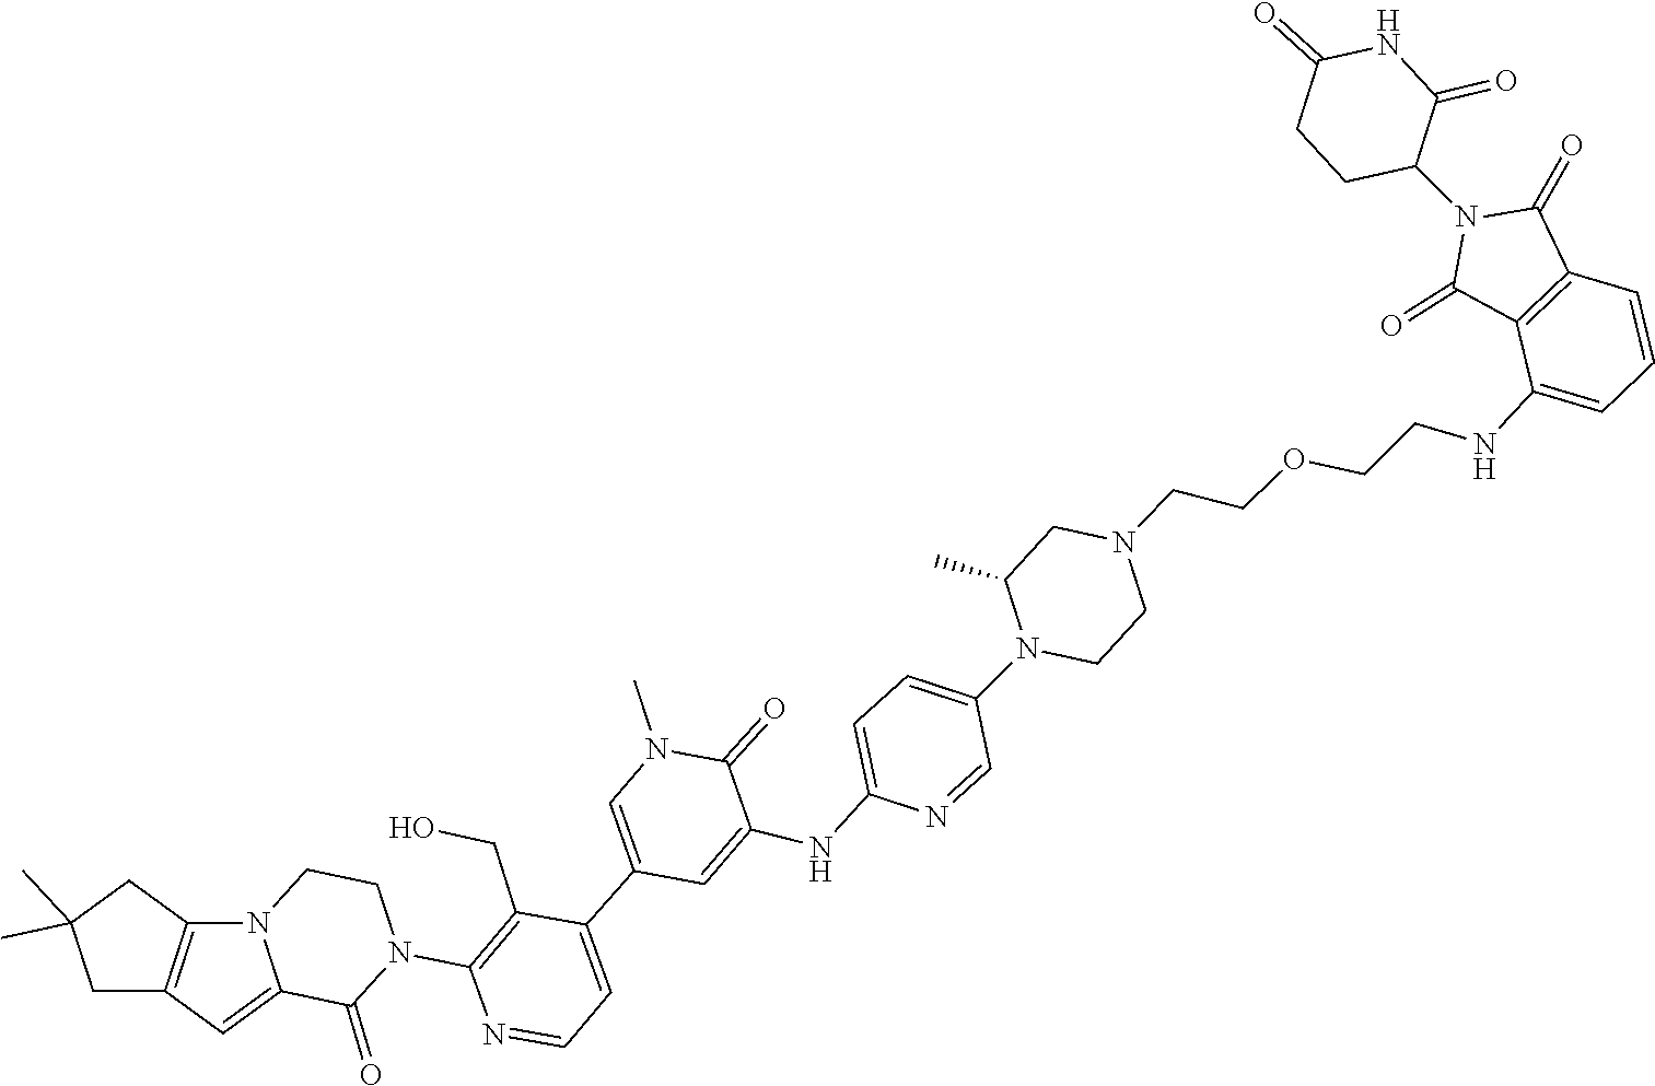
C1(N2CCN(CCOCCNC3=CC=CC4=C3C(=O)N(C3CCC(=O)NC3=O)C4=O)CC2C)=CC=C(NC2=CC(C3=CC=NC(N4CCN5C(=CC6=C5CC(C)(C)C6)C4=O)=C3CO)=CN(C)C2=O)N=C1
